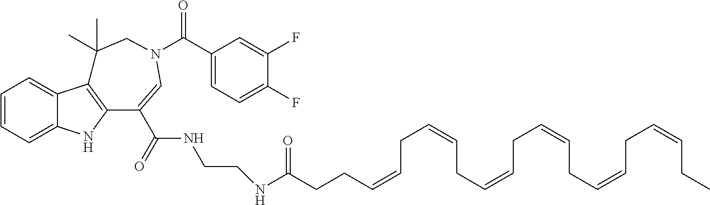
C1=CC=C2C(=C1)C1=C(N2)C(C(NCCNC(=O)CCC=CCC=CCC=CCC=CCC=CCC=CCC)=O)=CN(C(=O)C2=CC=C(F)C(F)=C2)CC1(C)C
